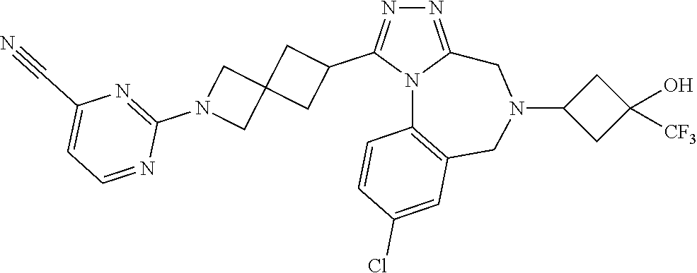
N1=C2N(C(C3CC4(C3)CN(C3=NC(C#N)=CC=N3)C4)=N1)C1=C(CN(C3CC(O)([CF3])C3)C2)C=C(Cl)C=C1
